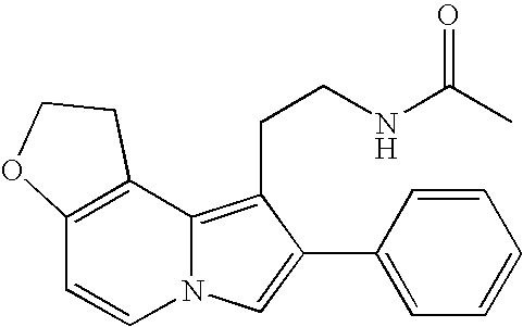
C12=C(C3=C(CCNC(C)=O)C(C4=CC=CC=C4)=CN3C=C1)CCO2
